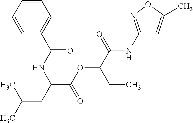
C(C(OC(CC)C(=O)NC1=NOC(C)=C1)=O)(CC(C)C)NC(C1=CC=CC=C1)=O
